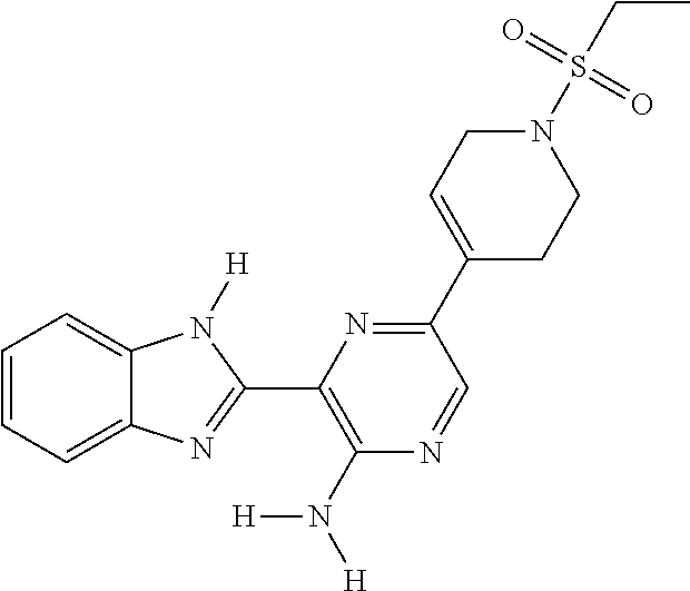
C1=CC=C2C(=C1)N([H])C(C1=C(N([H])[H])N=CC(C3=CCN(S(CC)(=O)=O)CC3)=N1)=N2
